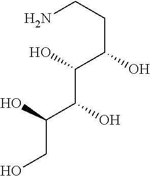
NCCC(C(C(C(CO)O)O)O)O
